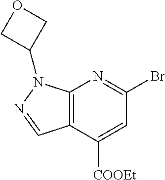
C12=C(C([COOEt])=CC(Br)=N1)C=NN2C1COC1
